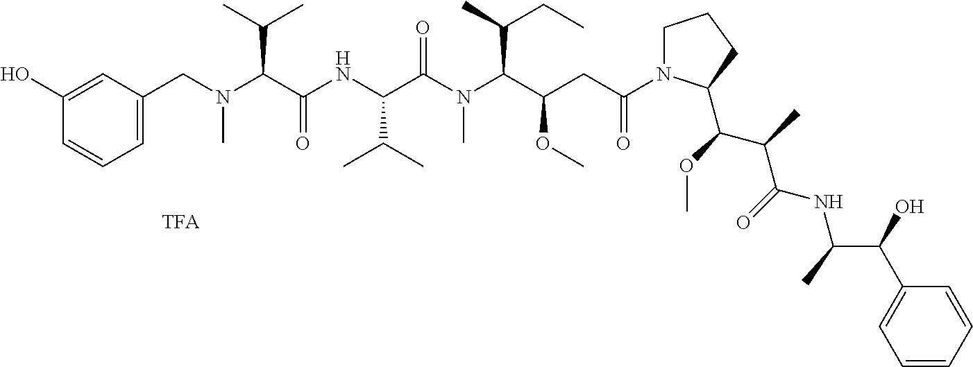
C1=CC(O)=CC(CN(C(C(NC(C(N(C(C(CC(N2CCCC2C(C(C(NC(C(C2=CC=CC=C2)O)C)=O)C)OC)=O)OC)C(C)CC)C)=O)C(C)C)=O)C(C)C)C)=C1
